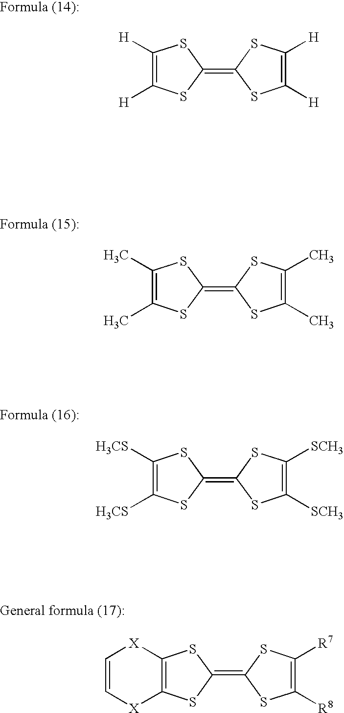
C1([H])=C([H])SC(=C2SC([H])=C([H])S2)S1.C1(C)=C(C)SC(=C2SC(C)=C(C)S2)S1.C1([H3CS])=C([H3CS])SC(=C2SC([SCH3])=C([SCH3])S2)S1.C1=C[X]C2=C([X]1)SC(=C1SC([R8])=C([R7])S1)S2
